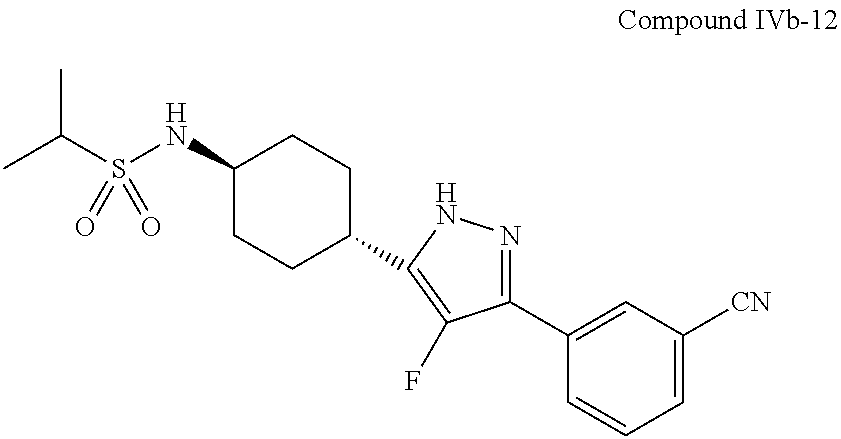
CC(S(NC1CCC(C2=C(F)C(C3=CC([CN])=CC=C3)=NN2)CC1)(=O)=O)C
